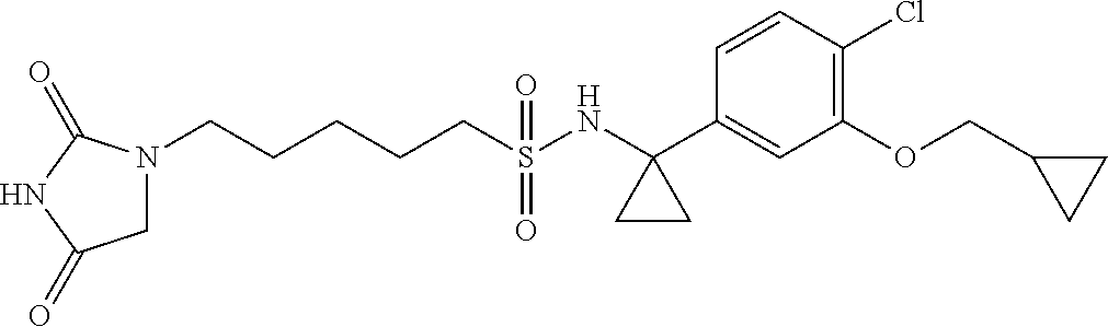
N1(CCCCCS(NC2(C3=CC(OCC4CC4)=C(Cl)C=C3)CC2)(=O)=O)CC(=O)NC1=O
